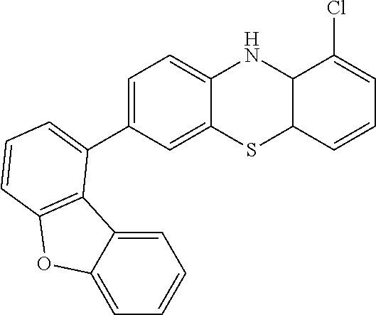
C1=C(C2=CC=CC3=C2C2=CC=CC=C2O3)C=C2C(=C1)NC1C(S2)C=CC=C1Cl
